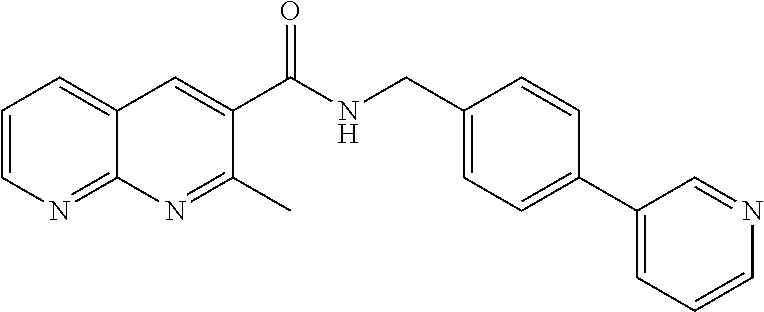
C1=CN=C2C(=C1)C=C(C(NCC1=CC=C(C3=CC=CN=C3)C=C1)=O)C(C)=N2
